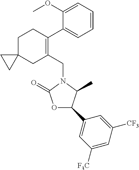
C1(OC)=CC=CC=C1C1=C(CN2C(=O)OC(C3=CC([F3C])=CC([CF3])=C3)C2C)CC2(CC1)CC2
